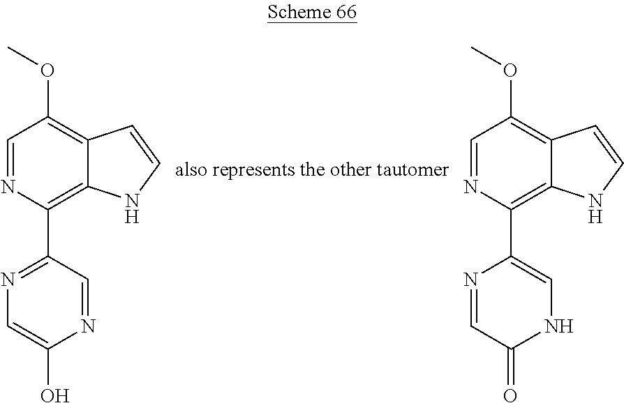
C1=NC(C2=NC=C(O)N=C2)=C2C(=C1OC)C=CN2.C1=NC(C2=CNC(=O)C=N2)=C2C(=C1OC)C=CN2
